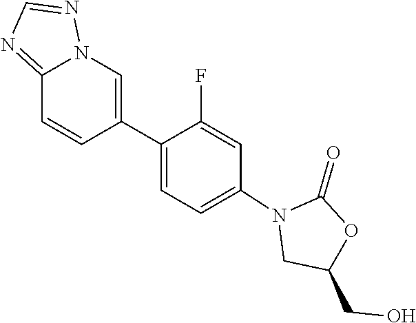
O=C1OC(CO)CN1C1=CC=C(C2=CN3N=CN=C3C=C2)C(F)=C1
